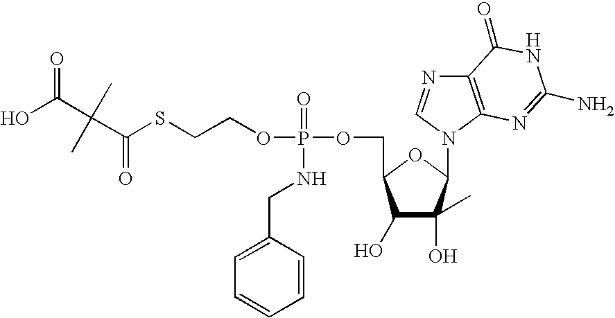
OC(=O)C(C(=O)SCCOP(OCC1C(O)C(O)(C)C(N2C=NC3=C2N=C(N)NC3=O)O1)(=O)NCC1=CC=CC=C1)(C)C
